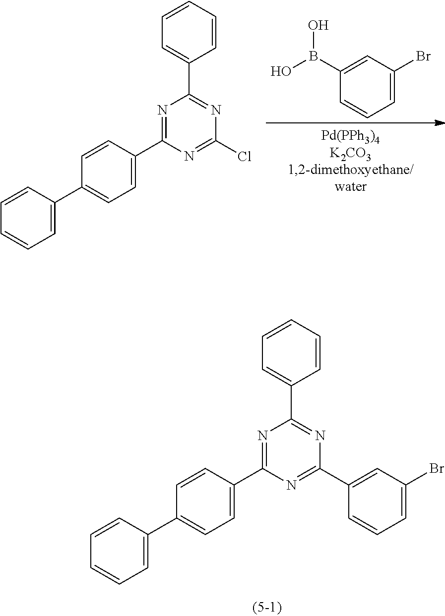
C1=C(C2=CC=C(C3=NC(C4=CC=CC=C4)=NC(Cl)=N3)C=C2)C=CC=C1.C1(B(O)O)=CC(Br)=CC=C1.C1=C(C2=CC=C(C3=NC(C4=CC=CC=C4)=NC(C4=CC(Br)=CC=C4)=N3)C=C2)C=CC=C1
